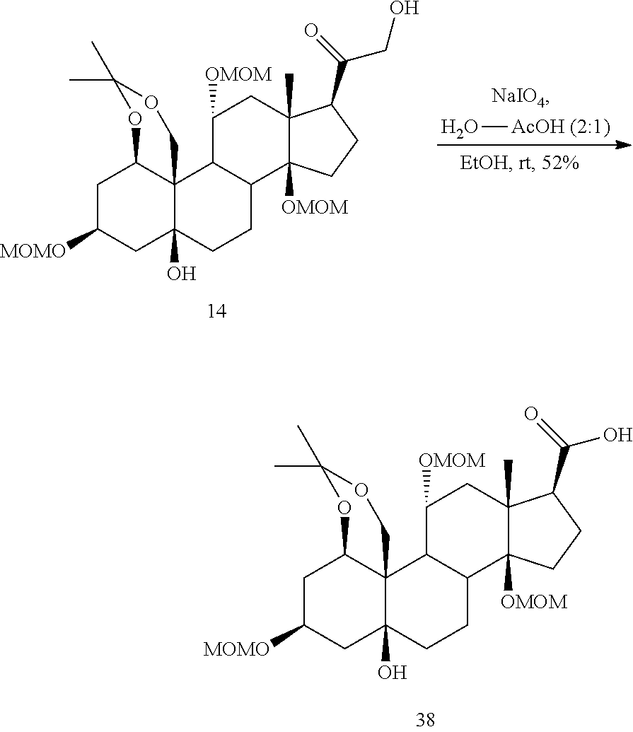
C1C([MOMO])CC2(O)C3(C1OC(C)(C)OC3)C1C(CC2)C2([OMOM])C(C)(CC1[OMOM])C(C(O)=O)CC2.C1C([MOMO])CC2(O)C3(C1OC(C)(C)OC3)C1C(CC2)C2([OMOM])C(C)(CC1[OMOM])C(C(CO)=O)CC2.O[AcOH (2:1)]
